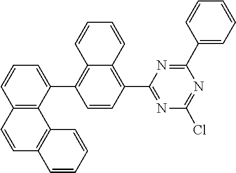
N1=C(C2=C3C(=C(C4=CC=CC5=C4C4=C(C=C5)C=CC=C4)C=C2)C=CC=C3)N=C(C2=CC=CC=C2)N=C1Cl
